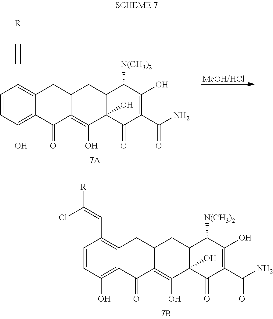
C1=CC(O)=C2C(=C1C#C[R])CC1C(=C(O)C3(O)C(C1)C([N(CH3)2])C(O)=C(C(N)=O)C3=O)C2=O.[MeOH/HCl].C1=CC(O)=C2C(=C1C=C([R])Cl)CC1C(=C(O)C3(O)C(C1)C([N(CH3)2])C(O)=C(C(N)=O)C3=O)C2=O
